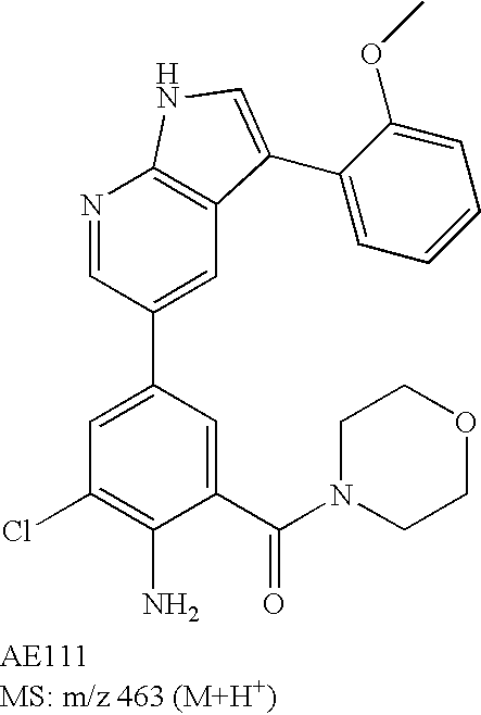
N1=CC(C2=CC(Cl)=C(N)C(C(N3CCOCC3)=O)=C2)=CC2=C1NC=C2C1=CC=CC=C1OC
